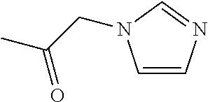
C1=CN=CN1CC(C)=O
